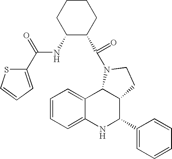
C1=CC=C2C(=C1)C1C(C(C3=CC=CC=C3)N2)CCN1C(=O)C1C(NC(C2=CC=CS2)=O)CCCC1
